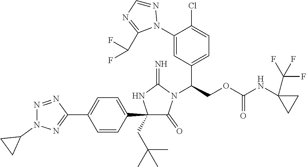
C1(C2=CC=C(C3=NN(C4CC4)N=N3)C=C2)(CC(C)(C)C)C(=O)N(C(COC(NC2(C(F)(F)F)CC2)=O)C2=CC=C(Cl)C(N3N=CN=C3C(F)F)=C2)C(=N)N1
